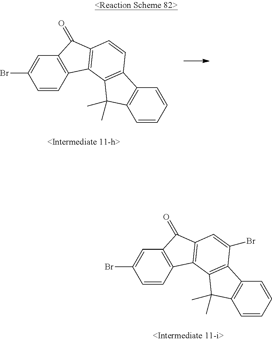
C1=C(Br)C=CC2=C1C(=O)C1=C2C2=C(C=C1)C1=C(C2(C)C)C=CC=C1.C1=C(Br)C=CC2=C1C(=O)C1=C2C2=C(C(Br)=C1)C1=C(C2(C)C)C=CC=C1
